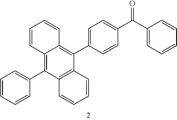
C12=C(C3=CC=CC=C3)C3=C(C(C4=CC=C(C(C5=CC=CC=C5)=O)C=C4)=C1C=CC=C2)C=CC=C3
